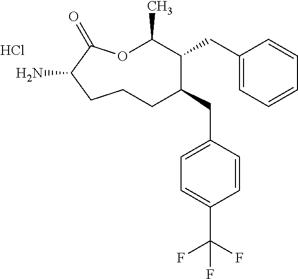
O1C(C)C(CC2=CC=CC=C2)C(CC2=CC=C(C(F)(F)F)C=C2)CCCC(N)C1=O.Cl
